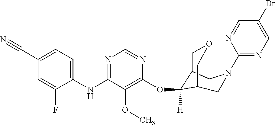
C1(NC2=NC=NC(OC3([H])C4COCC3CN(C3=NC=C(Br)C=N3)C4)=C2OC)=CC=C(C#N)C=C1F
